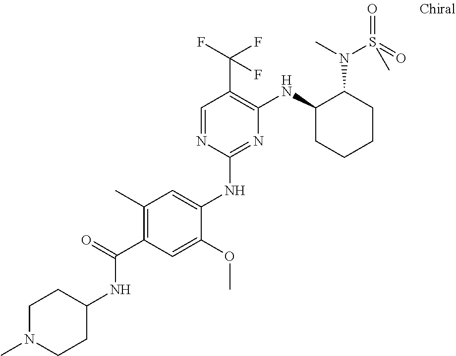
C1(NC2=CC(C)=C(C(=O)NC3CCN(C)CC3)C=C2OC)=NC(NC2CCCCC2N(S(=O)(=O)C)C)=C(C(F)(F)F)C=N1
